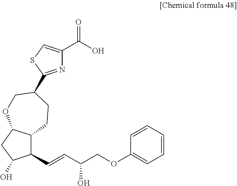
C12C(CC(O)C1C=CC(COC1=CC=CC=C1)O)OCC(C1=NC(C(O)=O)=CS1)CC2
